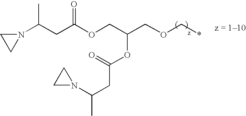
N1(C(CC(OCC(COC*)OC(CC(C)N2CC2)=O)=O)C)CC1
